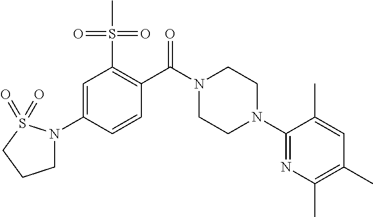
C1=C(N2CCCS2(=O)=O)C=CC(C(N2CCN(C3=NC(C)=C(C)C=C3C)CC2)=O)=C1S(C)(=O)=O
